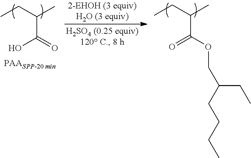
CCC(C)C(O)=O.CCC(C)C(=O)OCC(CC)CCCC
